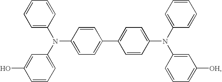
C1=C(N(C2=CC=CC(O)=C2)C2=CC=C(C3=CC=C(N(C4=CC=CC=C4)C4=CC([OH])=CC=C4)C=C3)C=C2)C=CC=C1
